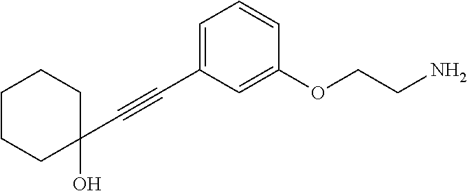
C1(C#CC2=CC=CC(OCCN)=C2)(O)CCCCC1
